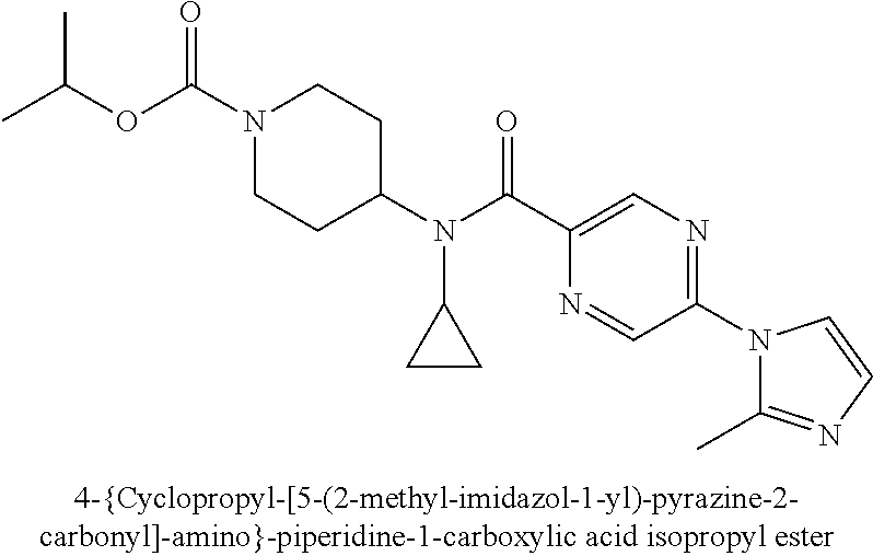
CC(OC(N1CCC(N(C(C2=CN=C(N3C(C)=NC=C3)C=N2)=O)C2CC2)CC1)=O)C
